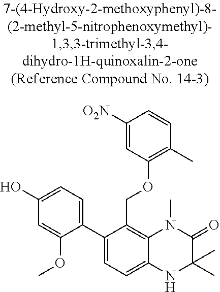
C1(C2=CC=C(O)C=C2OC)=CC=C2C(=C1COC1=C(C)C=CC([O2N])=C1)N(C)C(=O)C(C)(C)N2
